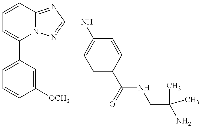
C1(C2=CC=CC([OCH3])=C2)=CC=CC2=NC(NC3=CC=C(C(NCC(N)(C)C)=O)C=C3)=NN12
